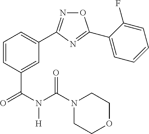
C1=C(C(N(C(N2CCOCC2)=O)[H])=O)C=CC=C1C1=NOC(C2=CC=CC=C2F)=N1
